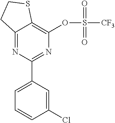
C12=NC(C3=CC=CC(Cl)=C3)=NC(OS([CF3])(=O)=O)=C1SCC2
